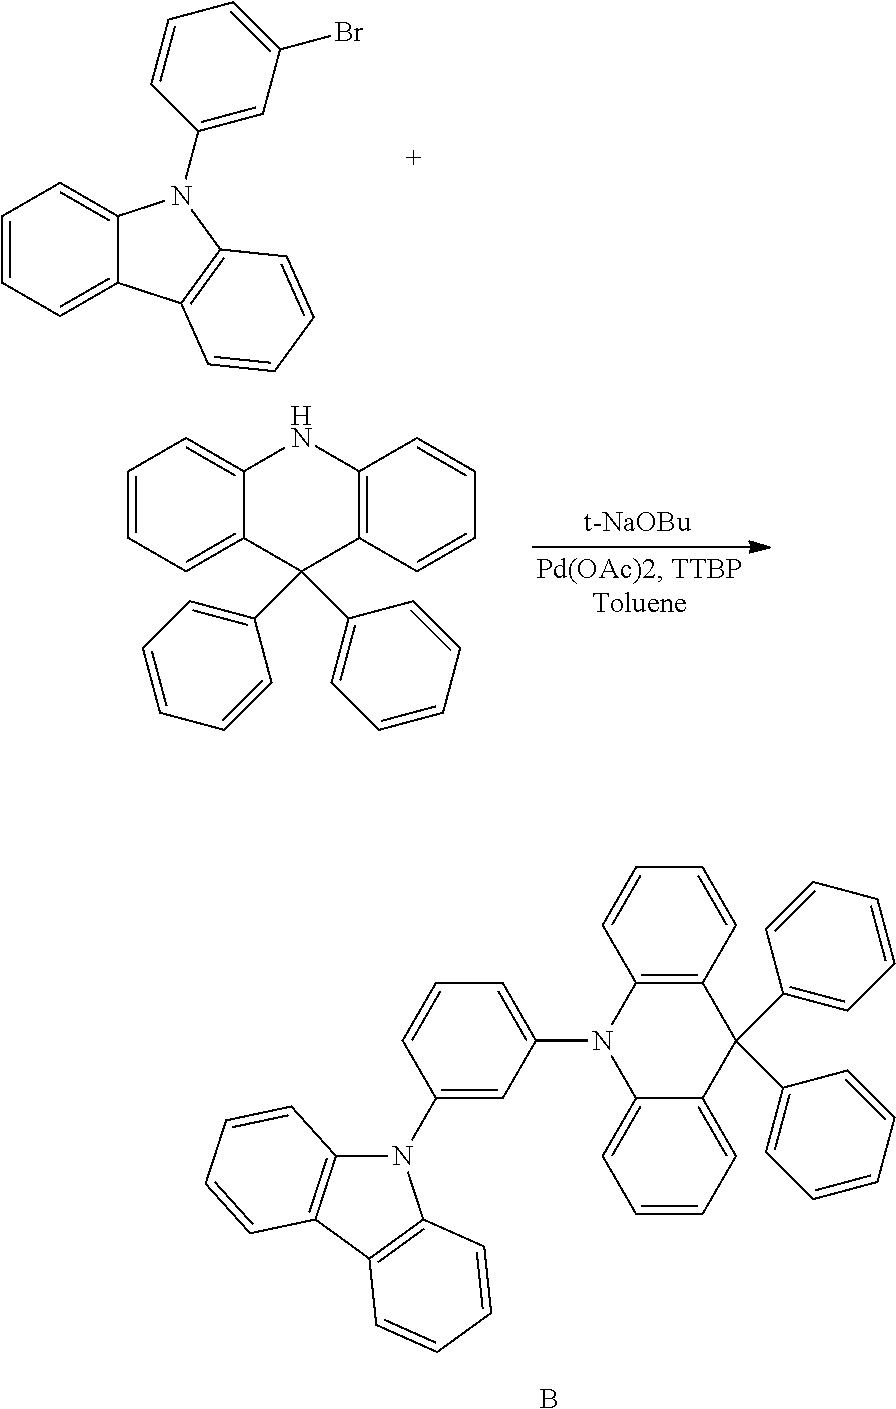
C1=CC=C2C(=C1)N(C1=CC=CC(N3C4=C(C5=C3C=CC=C5)C=CC=C4)=C1)C1=C(C2(C2=CC=CC=C2)C2=CC=CC=C2)C=CC=C1.B.C1=CC=C2C(=C1)N(C1=CC(Br)=CC=C1)C1=C2C=CC=C1.C1=CC=C2C(=C1)NC1=C(C2(C2=CC=CC=C2)C2=CC=CC=C2)C=CC=C1
